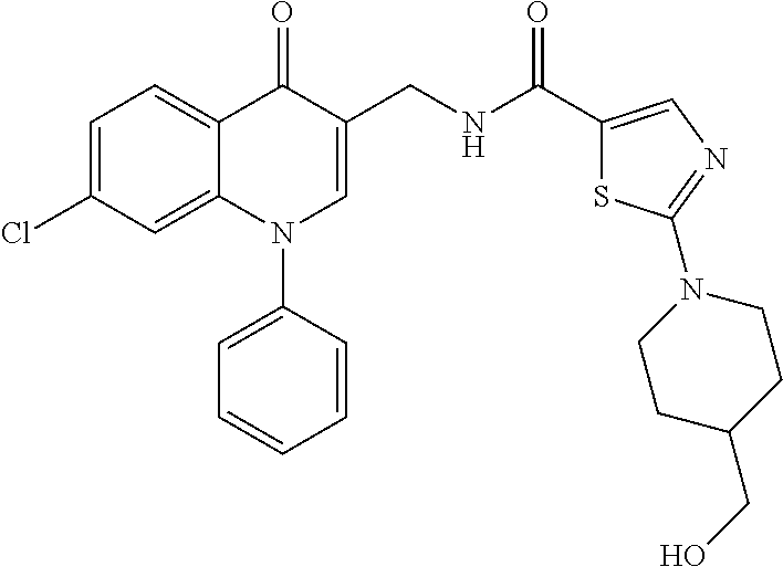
C1=C(Cl)C=C2C(=C1)C(=O)C(CNC(C1=CN=C(N3CCC(CO)CC3)S1)=O)=CN2C1=CC=CC=C1
